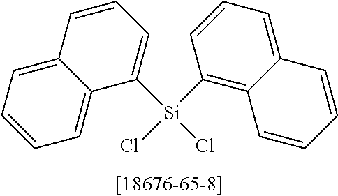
C1([Si](Cl)(C2=C3C(=CC=C2)C=CC=C3)Cl)=CC=CC2=CC=CC=C12
